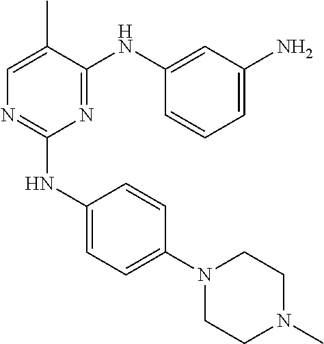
N(C1=CC(N)=CC=C1)C1=NC(NC2=CC=C(N3CCN(C)CC3)C=C2)=NC=C1C
